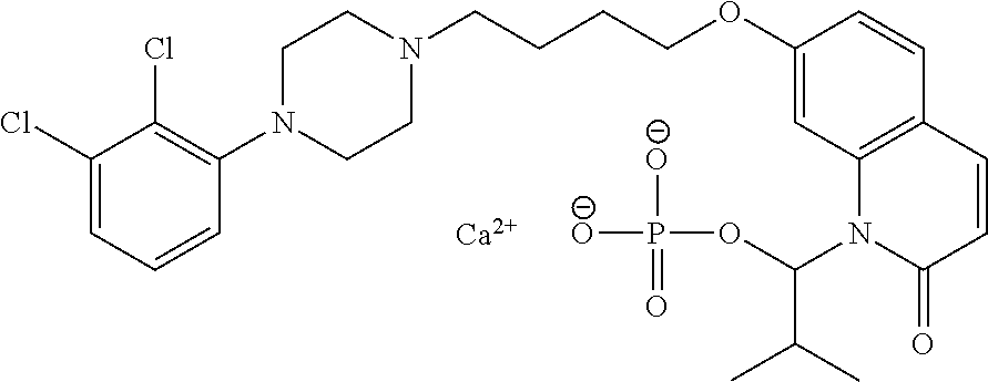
C1(Cl)=CC=CC(N2CCN(CCCCOC3=CC4=C(C=C3)C=CC(=O)N4C(OP(=O)([O-])[O-])C(C)C)CC2)=C1Cl.[Ca]
